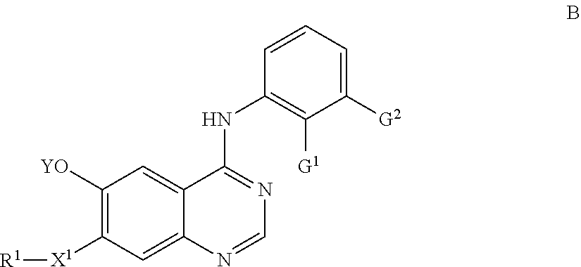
C12=CC([YO])=C([X1][R1])C=C1N=CN=C2NC1=C([G1])C([G2])=CC=C1
